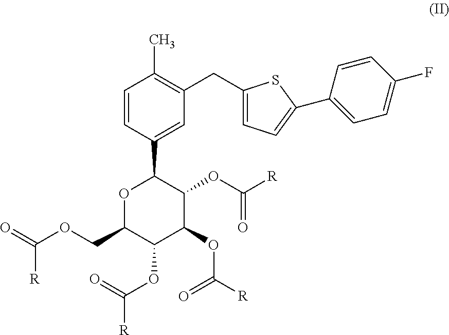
O1C(COC(=O)[R])C(OC([R])=O)C(OC([R])=O)C(OC([R])=O)C1C1=CC(CC2=CC=C(C3=CC=C(F)C=C3)S2)=C(C)C=C1
